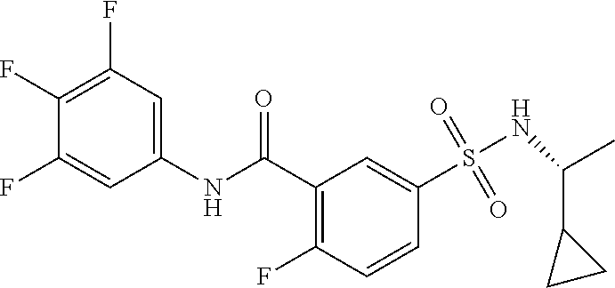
C1(F)=C(F)C=C(NC(=O)C2=C(F)C=CC(S(=O)(=O)NC(C)C3CC3)=C2)C=C1F
